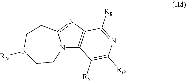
N12C3=C(N=C1CCN([RN])CC2)C([R8])=NC([R6])=C3[R5]
